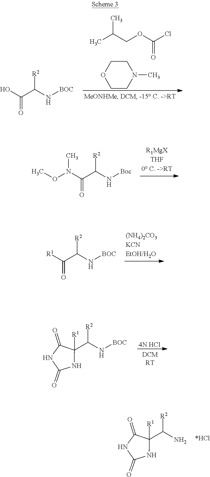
N1C(=O)NC([R1])(C(N)[R2])C1=O.CC(COC(Cl)=O)C.C1CN(C)CCO1.OC(C(N[BOC])[R2])=O.CON(C(C(N[Boc])[R2])=O)C.[R1]C(C(N[BOC])[R2])=O.[4N HCl].N1C(=O)NC([R1])(C(N[BOC])[R2])C1=O
